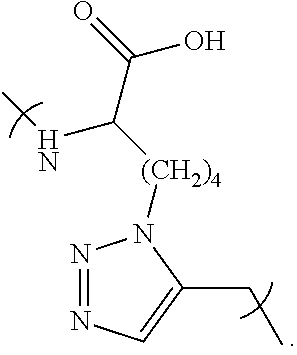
CNC(C(O)=O)[(CH2)4]N1N=NC=C1CC
